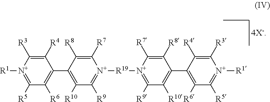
C1([R4])=C([R3])[N+]([R1])=C([R5])C([R6])=C1C1=C([R10])C([R9])=[N+]([R19][N+]2=C([R9])C([R10])=C(C3=C([R6])C([R5])=[N+]([R1])C([R3])=C3[R4])C([R8])=C2[R7])C([R7])=C1[R8]
